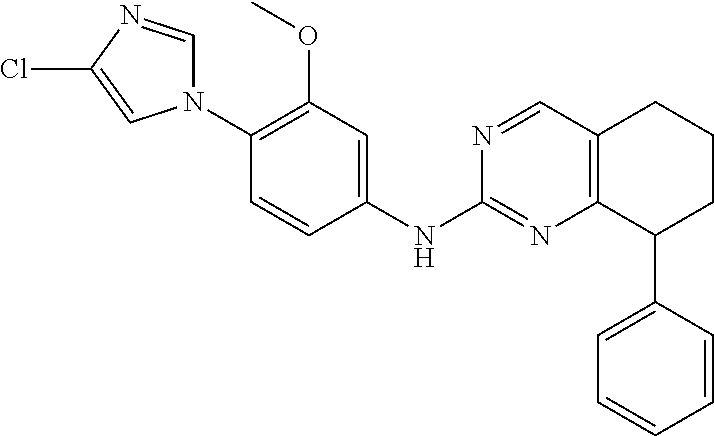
C1(OC)=C(N2C=NC(Cl)=C2)C=CC(NC2=NC3=C(C=N2)CCCC3C2=CC=CC=C2)=C1
